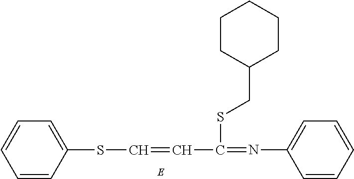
S(C=CC(SCC1CCCCC1)=NC1=CC=CC=C1)C1=CC=CC=C1
